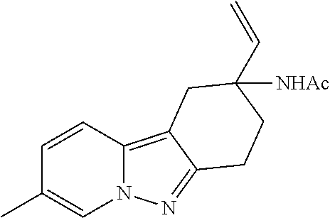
C1=CC2=C3C(=NN2C=C1C)CCC(C=C)([NHAc])C3
